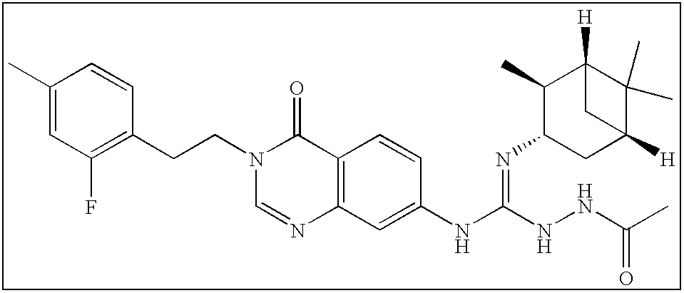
C1(C)=CC(F)=C(CCN2C=NC3=C(C2=O)C=CC(NC(NNC(C)=O)=NC2CC4([H])C(C)(C)C([H])(C2C)C4)=C3)C=C1
